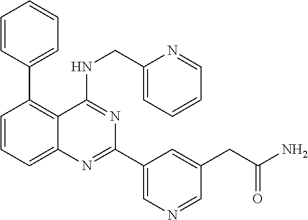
C1=CC=C2C(=C1C1=CC=CC=C1)C(NCC1=CC=CC=N1)=NC(C1=CN=CC(CC(N)=O)=C1)=N2
